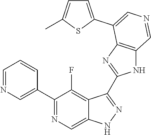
C1(C2=CN=CC=C2)=NC=C2C(=C1F)C(C1=NC3=C(N1)C=NC=C3C1=CC=C(C)S1)=NN2
